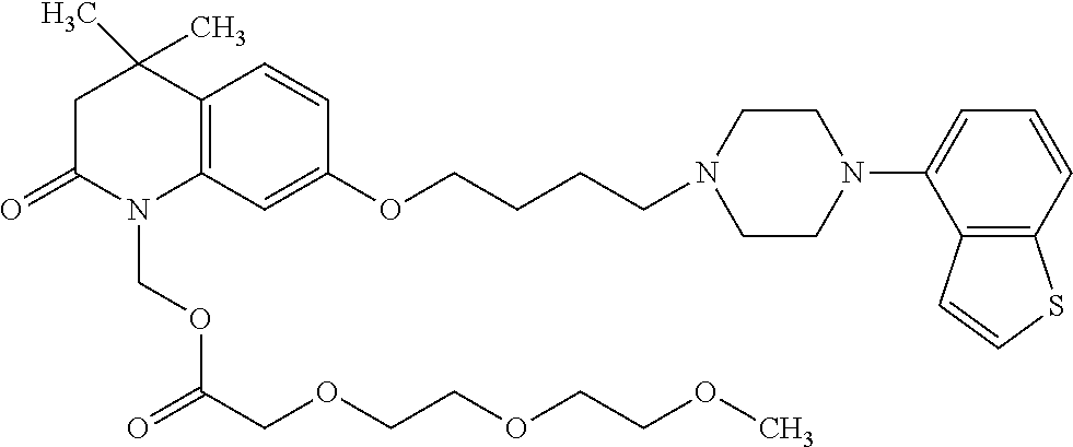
C12=C(C=C(OCCCCN3CCN(C4=CC=CC5=C4C=CS5)CC3)C=C1)N(COC(COCCOCCOC)=O)C(=O)CC2(C)C
